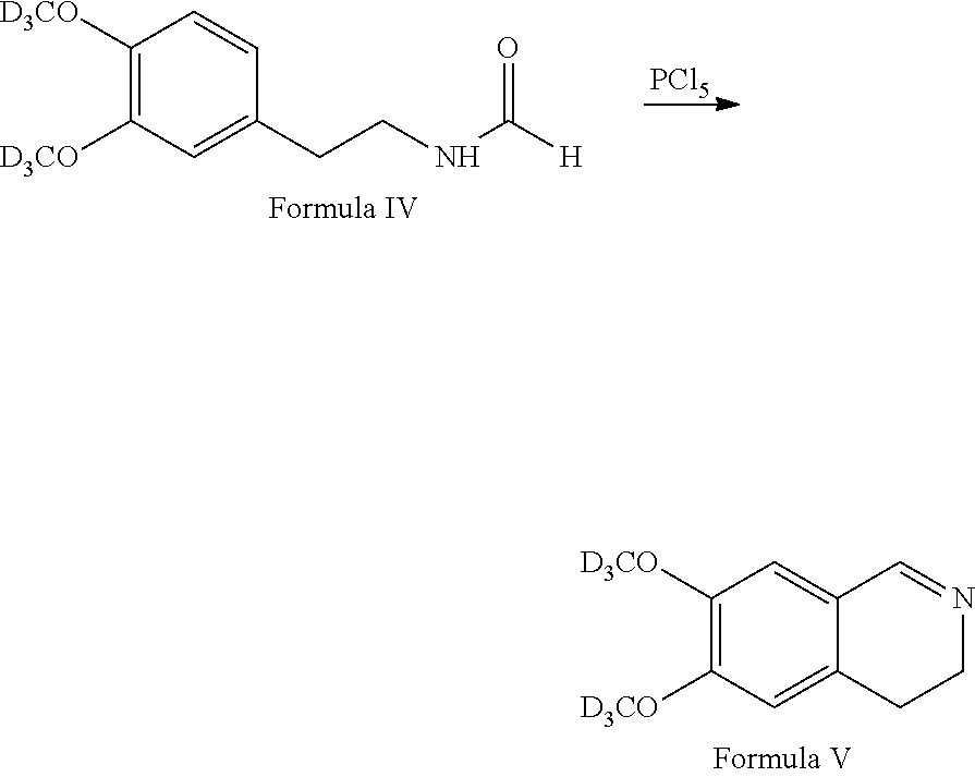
C1([D3CO])=C([D3CO])C=C2C(=C1)C=NCC2.[PCl5].C1([D3CO])=C([D3CO])C=C(CCNC([H])=O)C=C1
